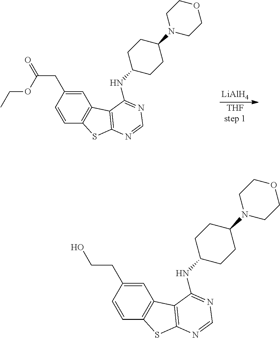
C1=C(CC(OCC)=O)C=CC2=C1C1=C(S2)N=CN=C1NC1CCC(N2CCOCC2)CC1.[LiAlH4].[THFstep 1].C1=C(CCO)C=CC2=C1C1=C(S2)N=CN=C1NC1CCC(N2CCOCC2)CC1
